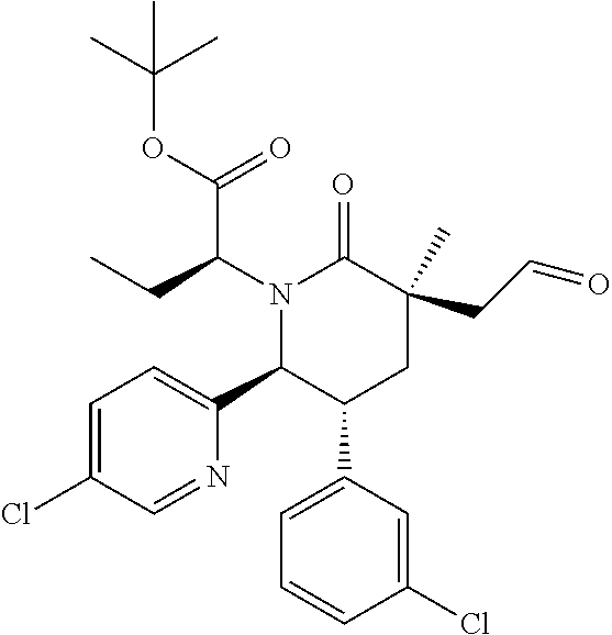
C1=C(Cl)C=NC(C2C(C3=CC=CC(Cl)=C3)CC(CC=O)(C)C(=O)N2C(CC)C(=O)OC(C)(C)C)=C1
